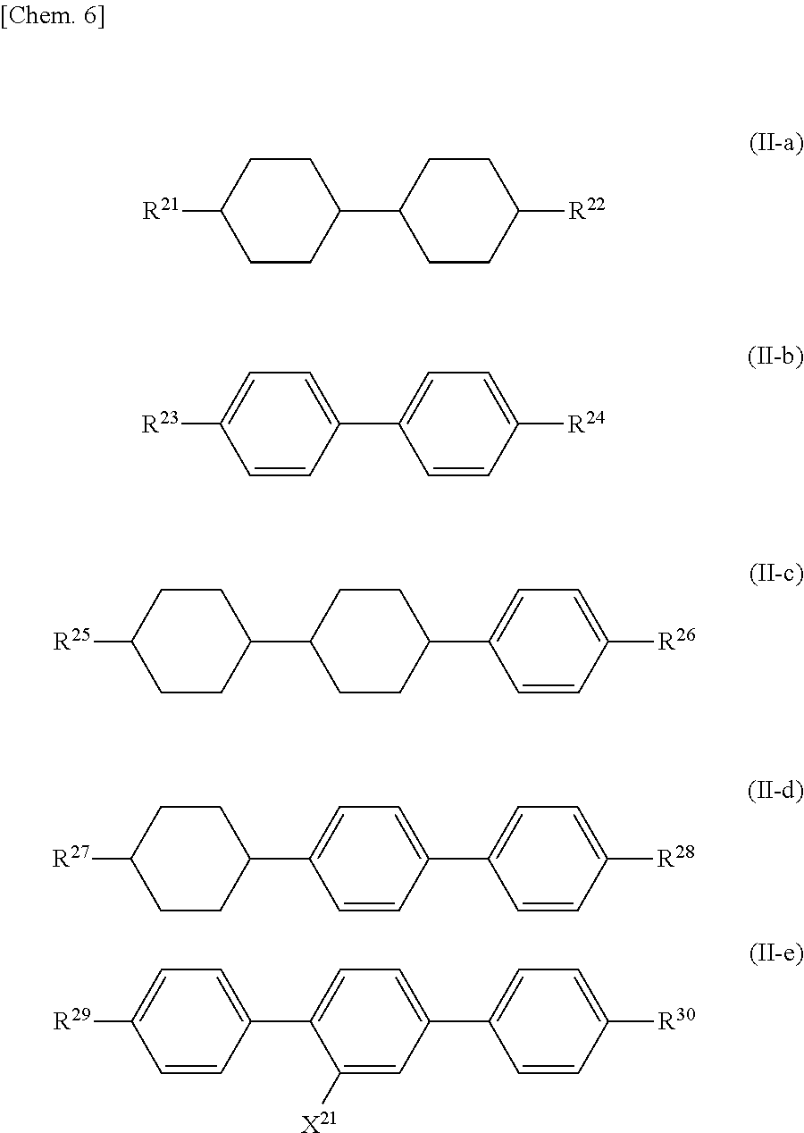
[R29]C1=CC=C(C2=CC=C(C3=CC=C([R30])C=C3)C=C2[X21])C=C1.[R27]C1CCC(C2=CC=C(C3=CC=C([R28])C=C3)C=C2)CC1.[R25]C1CCC(C2CCC(C3=CC=C([R26])C=C3)CC2)CC1.[R23]C1=CC=C(C2=CC=C([R24])C=C2)C=C1.[R21]C1CCC(C2CCC([R22])CC2)CC1
